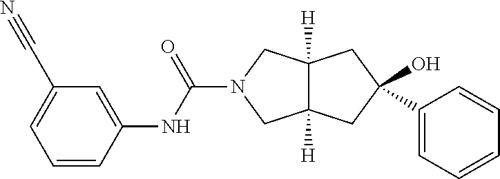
C12([H])C([H])(CN(C(NC3=CC(C#N)=CC=C3)=O)C1)CC(C1=CC=CC=C1)(O)C2
